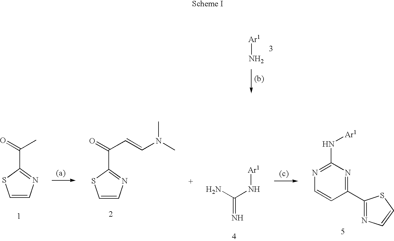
C1=CN=C(C(=O)C)S1.C1=CN=C(C(=O)C=CN(C)C)S1.NC(=N)N[Ar1].C1(C2=NC=CS2)=NC(N[Ar1])=NC=C1.[Ar1]N
